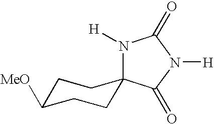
C1CC([MeO])CCC12N([H])C(=O)N([H])C2=O
